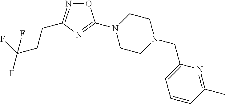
O1N=C(CCC(F)(F)F)N=C1N1CCN(CC2=CC=CC(C)=N2)CC1
